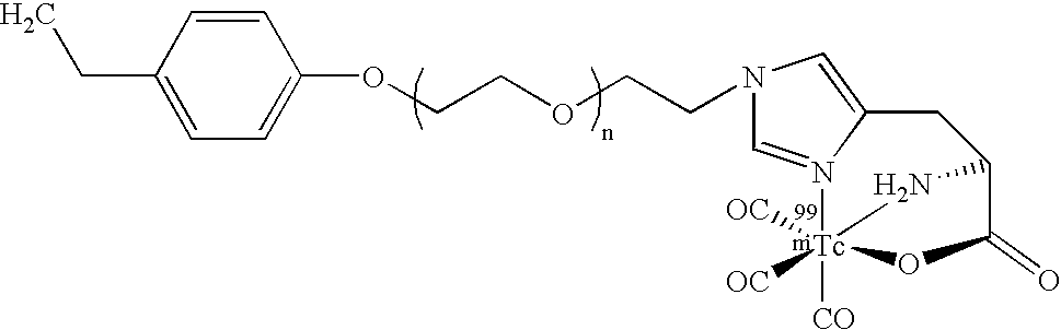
C1=CC(CC)=CC=C1OCCOCCN1C=N2C(=C1)CC1C(=O)O[Tc]2([CO])([OC])([OC])N1
